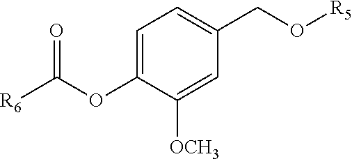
C1=C(OC([R6])=O)C([OCH3])=CC(CO[R5])=C1
